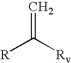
C=C([Rv])[R]
